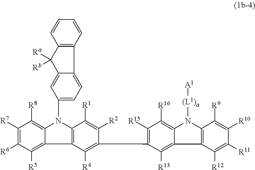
C1([R15])=C(C2=C([R4])C3=C(N(C4=CC=C5C(=C4)C([Ra])([Rb])C4=C5C=CC=C4)C4=C([R8])C([R7])=C([R6])C([R5])=C43)C([R1])=C2[R2])C([R13])=C2C(=C1[R16])N([(L1)a][A1])C1=C2C([R12])=C([R11])C([R10])=C1[R9]
